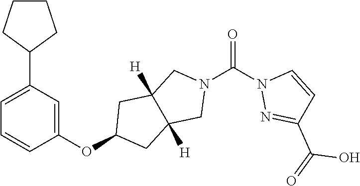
C1=C(C2CCCC2)C=C(OC2CC3([H])C([H])(C2)CN(C(N2N=C(C(=O)O)C=C2)=O)C3)C=C1
